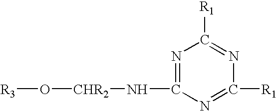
O([R3])[CHR2]NC1=NC([R1])=NC([R1])=N1
